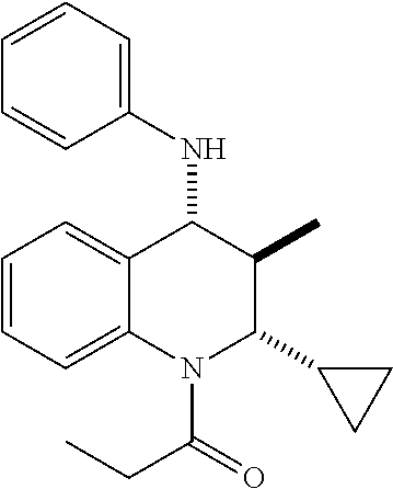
C1=CC=C2C(=C1)C(NC1=CC=CC=C1)C(C)C(C1CC1)N2C(=O)CC
